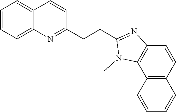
C1=CC=C2C(=C1)C=CC(CCC1=NC3=C(N1C)C1=C(C=C3)C=CC=C1)=N2
